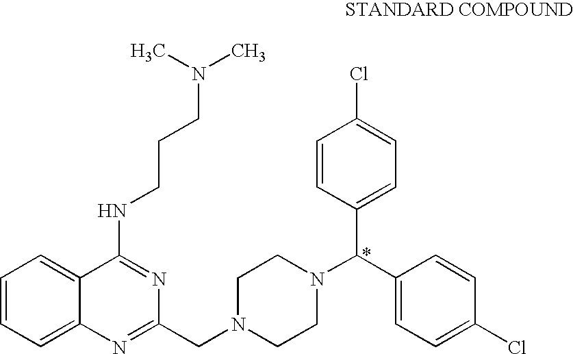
C1=CC=C2C(=C1)C(NCCCN(C)C)=NC(CN1CCN(C(C3=CC=C(Cl)C=C3)C3=CC=C(Cl)C=C3)CC1)=N2
